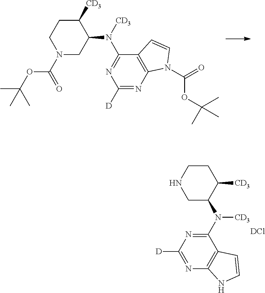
C1CNCC(N(C2=NC([D])=NC3=C2C=CN3)[CD3])C1[CD3].[DCl].C1([CD3])CCN(C(OC(C)(C)C)=O)CC1N([CD3])C1=NC([D])=NC2=C1C=CN2C(=O)OC(C)(C)C
